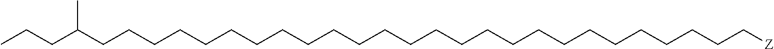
C(CCCCCCCCCCCCCCCCCCC[Z])CCCCCCC(CCC)C
